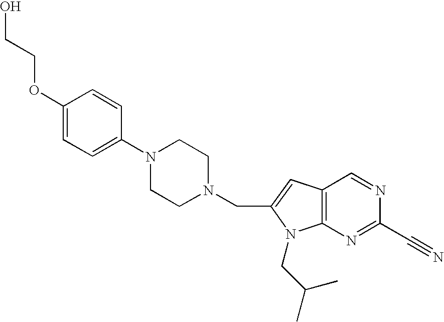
C1(OCCO)=CC=C(N2CCN(CC3=CC4=C(N3CC(C)C)N=C(C#N)N=C4)CC2)C=C1
